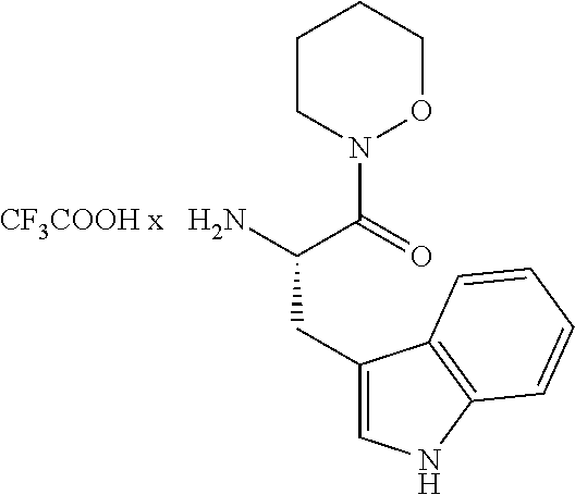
NC(C(=O)N1CCCCO1)CC1=CNC2=C1C=CC=C2.[CF3COOH x]
